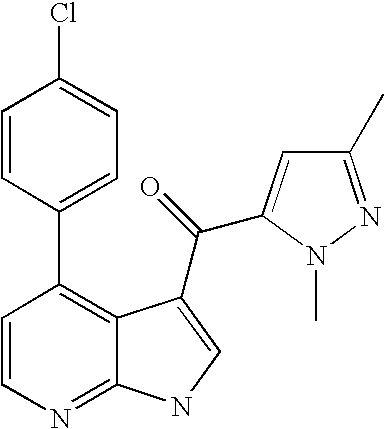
C1=CN=C2C(=C1C1=CC=C(Cl)C=C1)C(C(=O)C1=CC(C)=NN1C)=CN2
